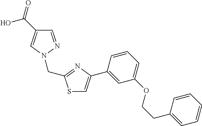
C1=NN(CC2=NC(C3=CC(OCCC4=CC=CC=C4)=CC=C3)=CS2)C=C1C(=O)O
